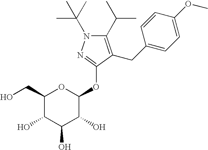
C1(C(C)C)=C(CC2=CC=C(OC)C=C2)C(OC2OC(CO)C(O)C(O)C2O)=NN1C(C)(C)C
